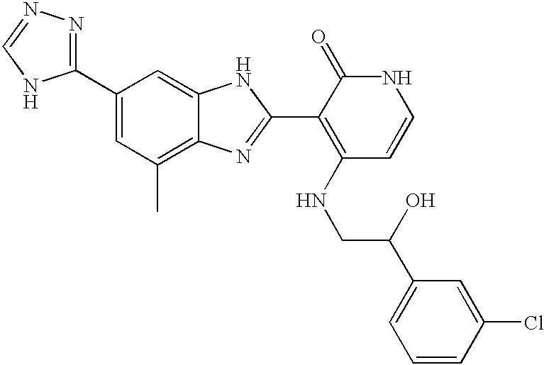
C1(C2=CC(C)=C3C(=C2)NC(C2=C(NCC(O)C4=CC=CC(Cl)=C4)C=CNC2=O)=N3)=NN=CN1
